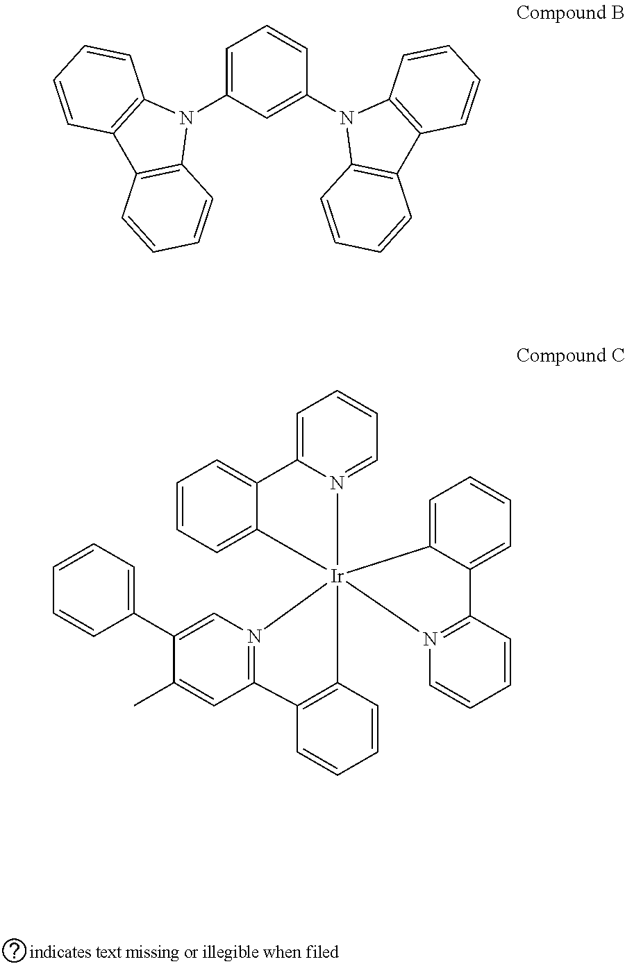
C1=C(N2C3=C(C4=C2C=CC=C4)C=CC=C3)C=C(N2C3=C(C4=C2C=CC=C4)C=CC=C3)C=C1.C1=C2N(=CC=C1)[Ir]13(C4=CC=CC=C24)(N2=C(C=C(C)C(C4=CC=CC=C4)=C2)C2=C1C=CC=C2)C1=CC=CC=C1C1=N3C=CC=C1
